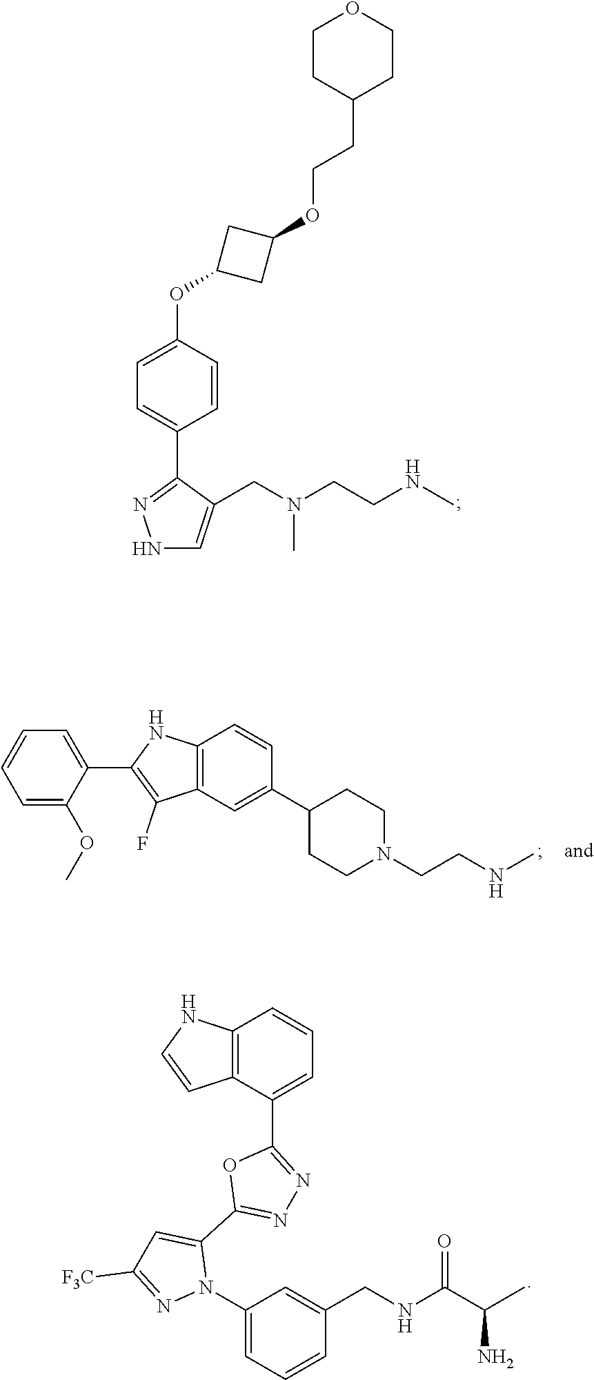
C1(OC2CC(OCCC3CCOCC3)C2)=CC=C(C2=NNC=C2CN(CCNC)C)C=C1.C1=CC=C(OC)C(C2=C(F)C3=C(N2)C=CC(C2CCN(CCNC)CC2)=C3)=C1.C1(N2C(C3=NN=C(C4=CC=CC5=C4C=CN5)O3)=CC([F3C])=N2)=CC=CC(CNC(C(C)N)=O)=C1
